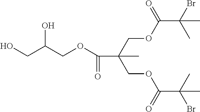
C(OC(C(C)(Br)C)=O)C(COC(C(C)(Br)C)=O)(C)C(=O)OCC(CO)O
